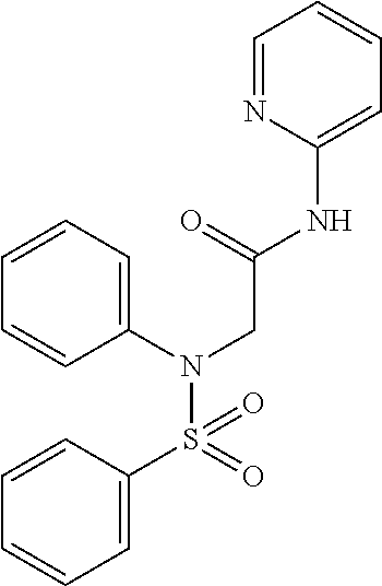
C1=NC(NC(CN(S(C2=CC=CC=C2)(=O)=O)C2=CC=CC=C2)=O)=CC=C1
